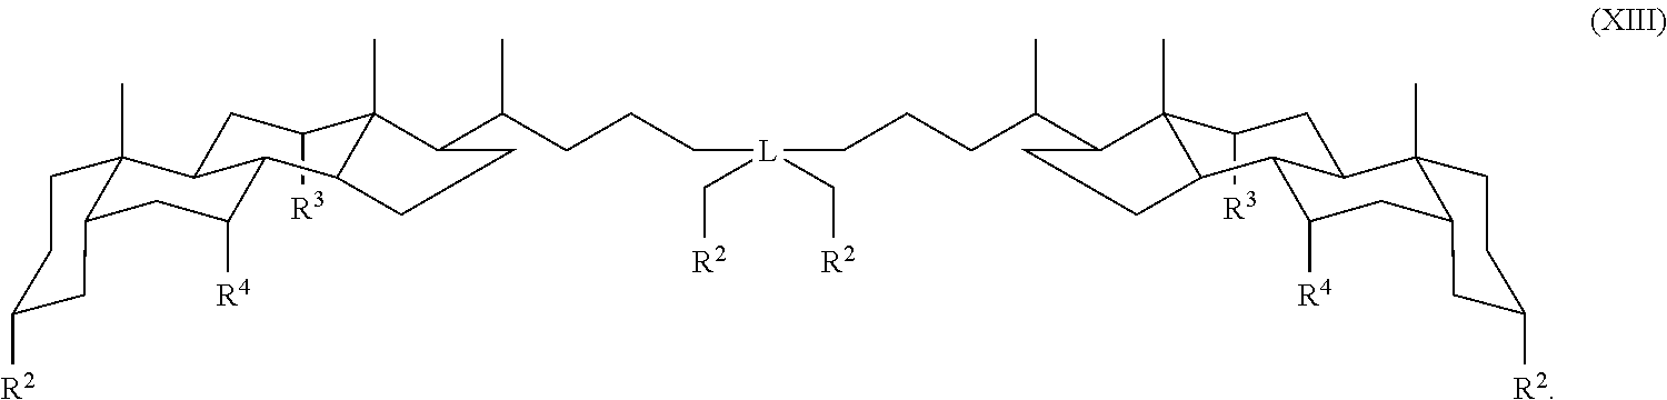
C1([R3])CC2C3(C)C(CC([R4])C2C2C1(C)C(C(CCC[L](C[R2])(CCCC(C1C4(C)C([R3])CC5C6(C)C(CC([R4])C5C4CC1)CC([R2])CC6)C)C[R2])C)CC2)CC([R2])CC3
